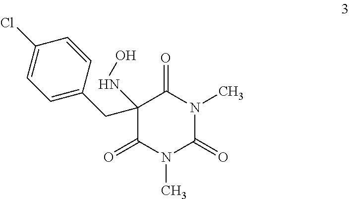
C1(NO)(CC2=CC=C(Cl)C=C2)C(=O)N(C)C(=O)N(C)C1=O
